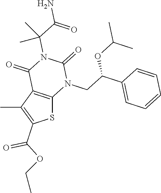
S1C2=C(C(C)=C1C(OCC)=O)C(=O)N(C(C(N)=O)(C)C)C(=O)N2CC(C1=CC=CC=C1)OC(C)C
